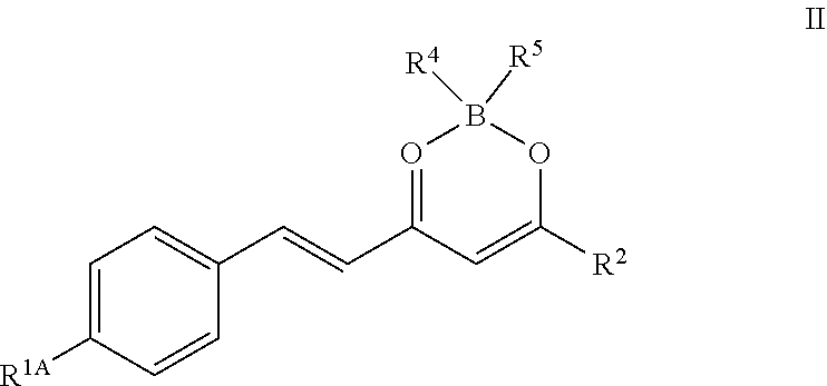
O1=C(C=CC2=CC=C([R1A])C=C2)C=C([R2])OB1([R4])[R5]
